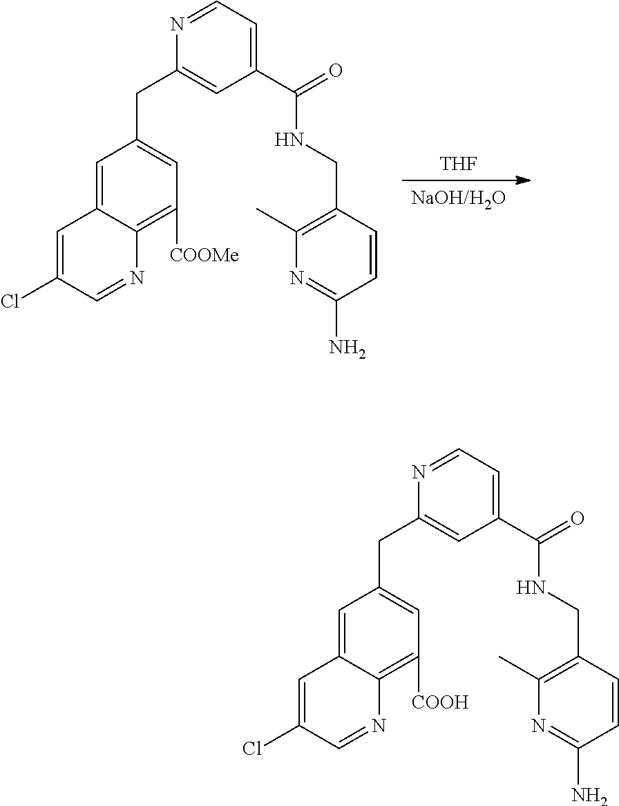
N1=C(N)C=CC(CNC(C2=CC=NC(CC3=CC([COOH])=C4C(=C3)C=C(Cl)C=N4)=C2)=O)=C1C.[THF].[NaOH/H2O].N1=C(N)C=CC(CNC(C2=CC=NC(CC3=CC([COOMe])=C4C(=C3)C=C(Cl)C=N4)=C2)=O)=C1C
